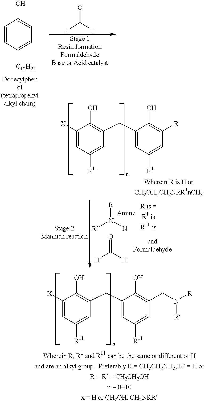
C1=CC([C12H25])=CC=C1O.[H]C([H])=O.C1([X])=CC([R11])=CC(CC2=CC([R1])=CC([R])=C2O)=C1O.[R]N(N)[R].[H]C([H])=O.C1([X])=CC([R11])=CC(CC2=CC([R11])=CC(CN([R])[R])=C2O)=C1O
